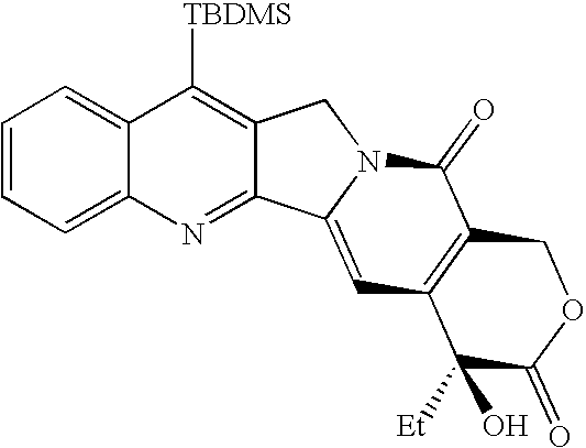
C1=CC=C2C(=C1)C([TBDMS])=C1C(=N2)C2=CC3=C(C(=O)N2C1)COC(=O)C3([Et])O
